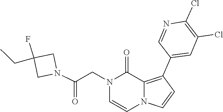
C1=CN2C=CC(C3=CC(Cl)=C(Cl)N=C3)=C2C(=O)N1CC(N1CC(CC)(F)C1)=O
